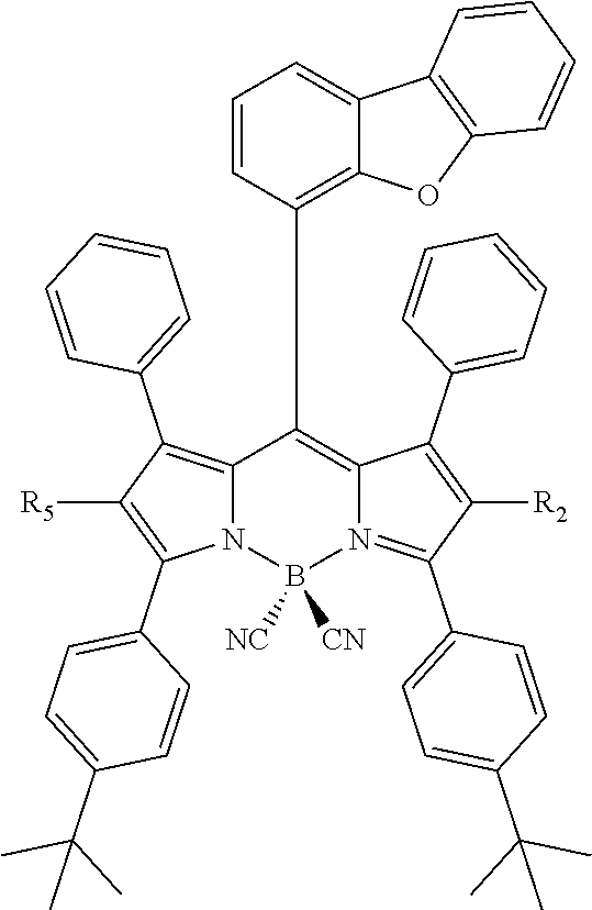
C12=C(C3=CC=CC=C3)C([R5])=C(C3=CC=C(C(C)(C)C)C=C3)N1B([NC])([CN])N1=C(C3=CC=C(C(C)(C)C)C=C3)C([R2])=C(C3=CC=CC=C3)C1=C2C1=C2C(=CC=C1)C1=C(O2)C=CC=C1
